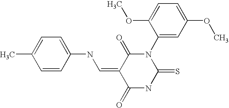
C1=C(C)C=CC(NC=C2C(=O)N(C3=CC(OC)=CC=C3OC)C(=S)NC2=O)=C1
